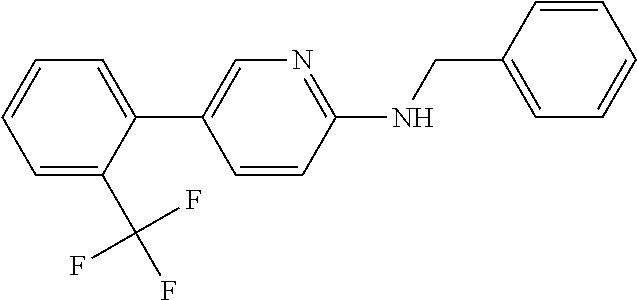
C1=C(C(F)(F)F)C(C2=CN=C(NCC3=CC=CC=C3)C=C2)=CC=C1
